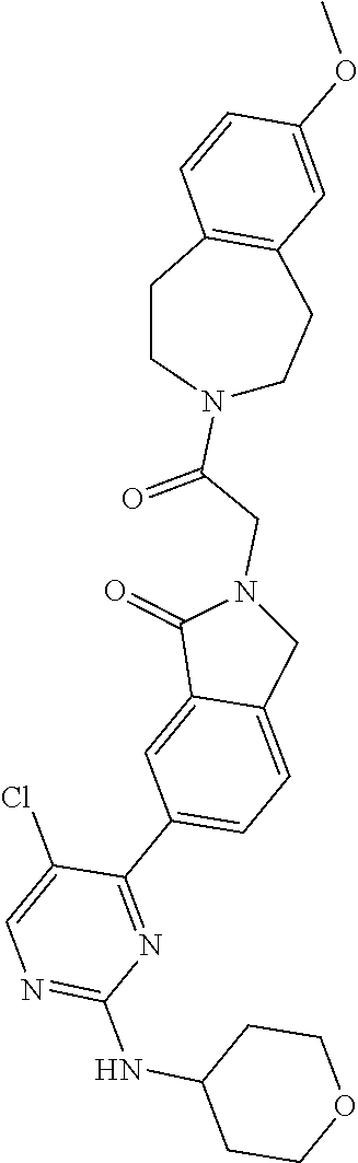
N1=C(NC2CCOCC2)N=C(C2=CC=C3C(=C2)C(=O)N(CC(N2CCC4=C(CC2)C=CC(OC)=C4)=O)C3)C(Cl)=C1
